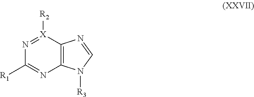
N1=[X]([R2])C2=C(N=C1[R1])N([R3])C=N2
